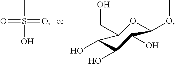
O=S(=O)(C)O.C1(OC)OC(CO)C(O)C(O)C1O
